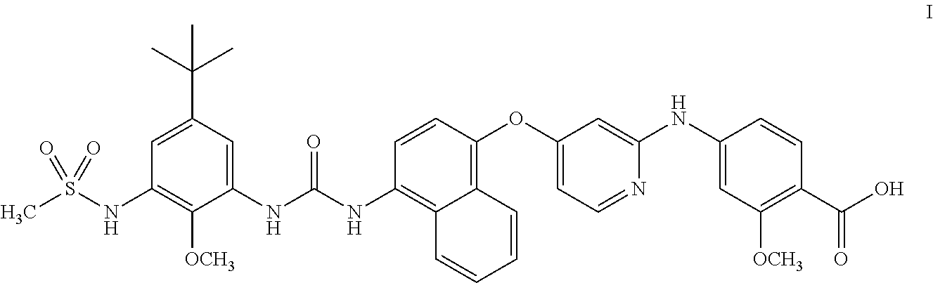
C1(NC(NC2=C3C(=C(OC4=CC=NC(NC5=CC([OCH3])=C(C(O)=O)C=C5)=C4)C=C2)C=CC=C3)=O)=CC(C(C)(C)C)=CC(NS(C)(=O)=O)=C1[OCH3]
